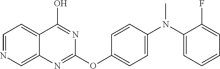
C1=NC=C2C(=C1)C(O)=NC(OC1=CC=C(N(C3=CC=CC=C3F)C)C=C1)=N2
